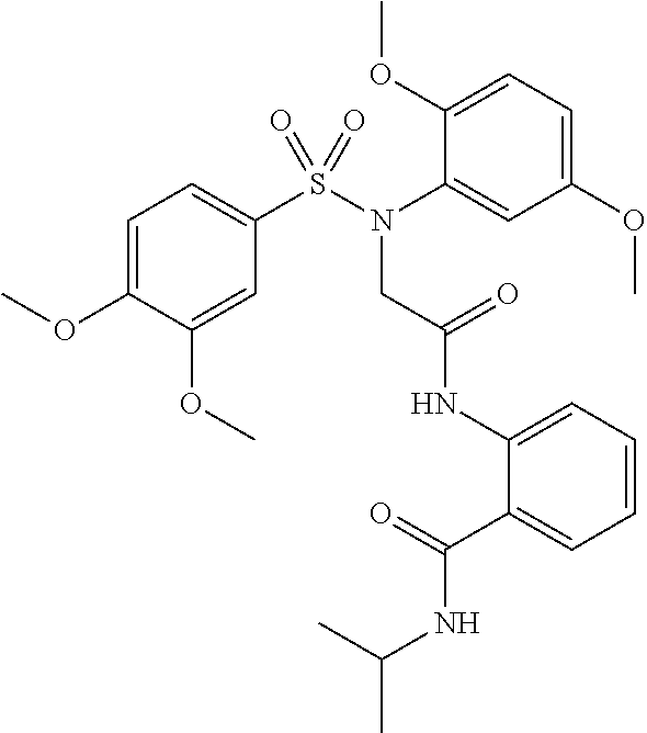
C1=C(OC)C(OC)=CC(S(N(C2=CC(OC)=CC=C2OC)CC(NC2=CC=CC=C2C(=O)NC(C)C)=O)(=O)=O)=C1
